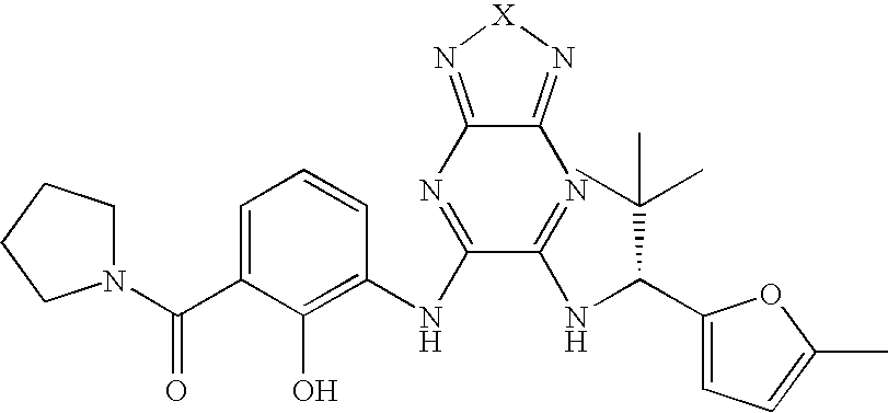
C1=C(C(N2CCCC2)=O)C(O)=C(NC2=NC3=N[X]N=C3N=C2NC(C2=CC=C(C)O2)C(C)(C)C)C=C1
